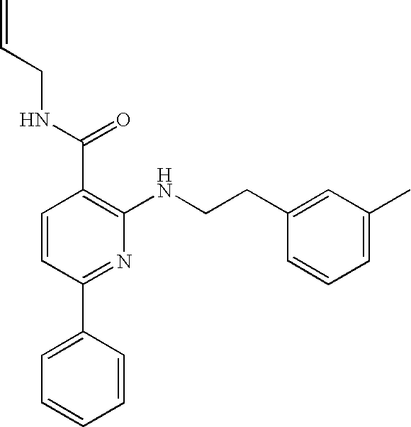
C1=CC(C2=CC=CC=C2)=NC(NCCC2=CC(C)=CC=C2)=C1C(NCC=C)=O
